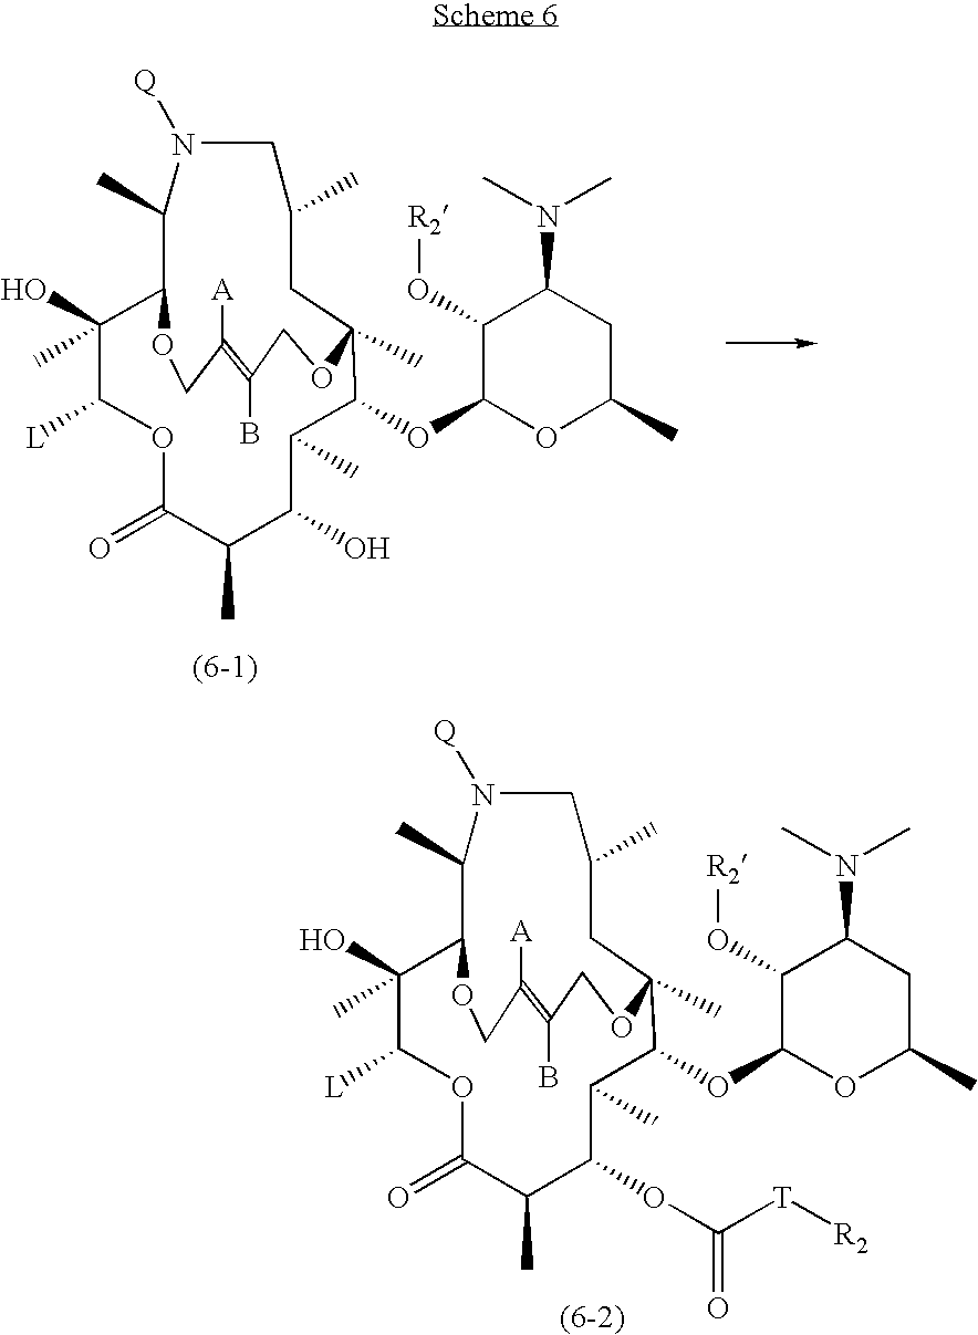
O1C(=O)C(C)C(OC(=O)[T][R2])C(C)C(OC2OC(C)CC(N(C)C)C2O[R2])C2(C)CC(C)CN([Q])C(C)C(C(C)(O)C1[L])OCC([A])=C(B)CO2.O1C(=O)C(C)C(O)C(C)C(OC2OC(C)CC(N(C)C)C2O[R2])C2(C)CC(C)CN([Q])C(C)C(C(C)(O)C1[L])OCC([A])=C(B)CO2
